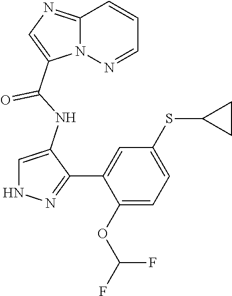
C1=C(NC(=O)C2=CN=C3N2N=CC=C3)C(C2=CC(SC3CC3)=CC=C2OC(F)F)=NN1
